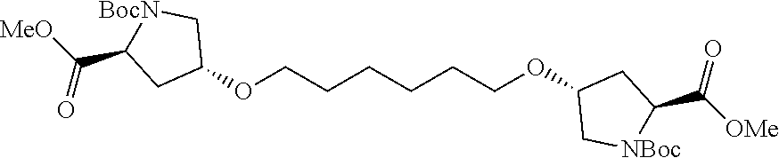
C1(OCCCCCCOC2C[NBoc]C(C([OMe])=O)C2)C[BocN]C(C([MeO])=O)C1
